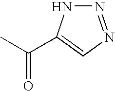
N1=NC=C(C(C)=O)N1
